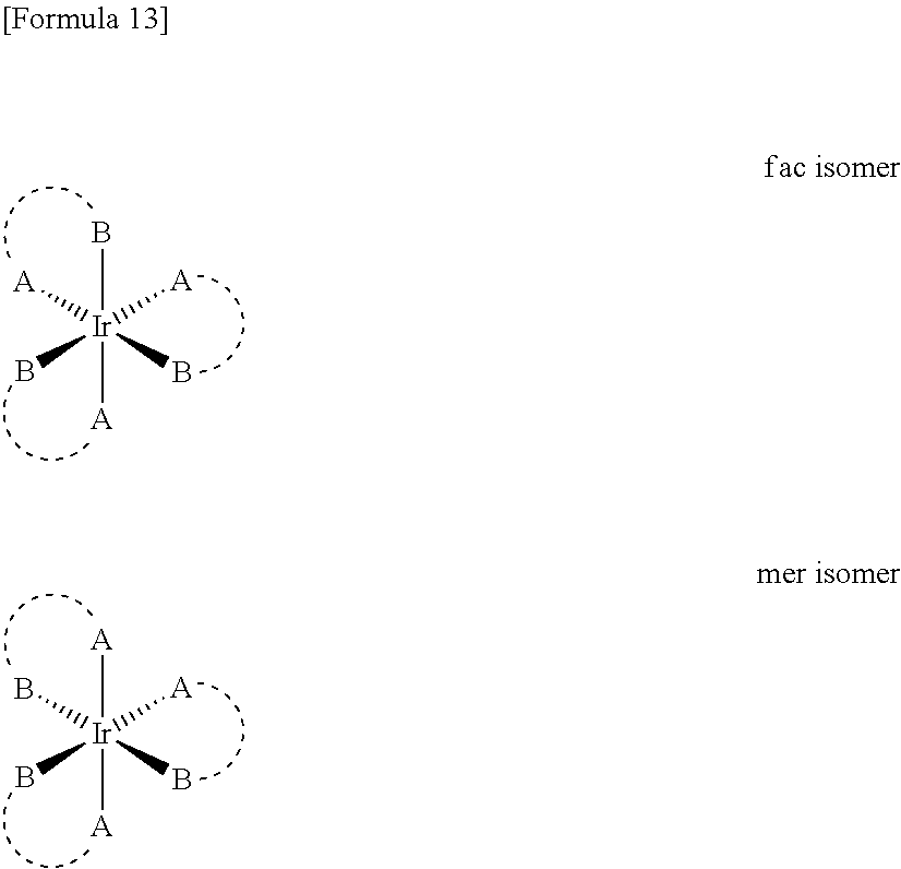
[A][Ir]([A])(B)(B)(B)[A].B[Ir]([A])(B)(B)([A])[A]
